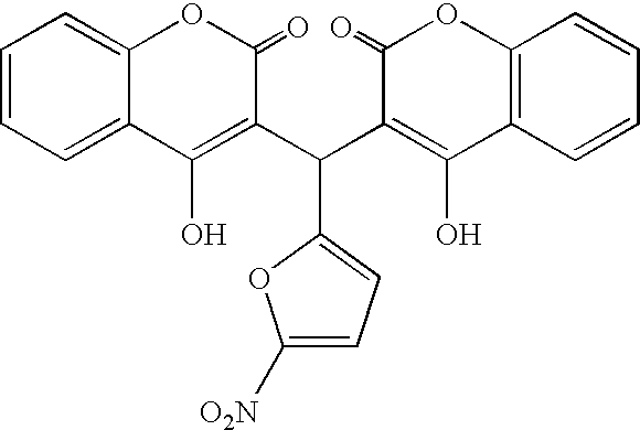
C1=CC=C2C(=C1)OC(=O)C(C(C1=C(O)C3=C(OC1=O)C=CC=C3)C1=CC=C([NO2])O1)=C2O
